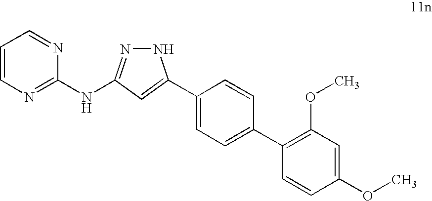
C1(C2=CC(NC3=NC=CC=N3)=NN2)=CC=C(C2=C(OC)C=C(OC)C=C2)C=C1
